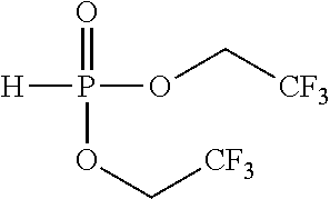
[H]P(=O)(OC[CF3])OC[CF3]
